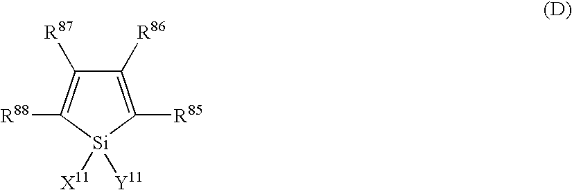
C1([R86])=C([R85])[Si]([Y11])([X11])C([R88])=C1[R87]
